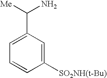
C1=CC([SO2NH(t-Bu)])=CC(C([Me])N)=C1
